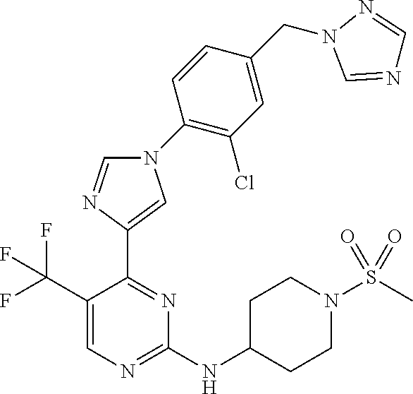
C1(C(F)(F)F)=CN=C(NC2CCN(S(C)(=O)=O)CC2)N=C1C1=CN(C2=C(Cl)C=C(CN3C=NC=N3)C=C2)C=N1
